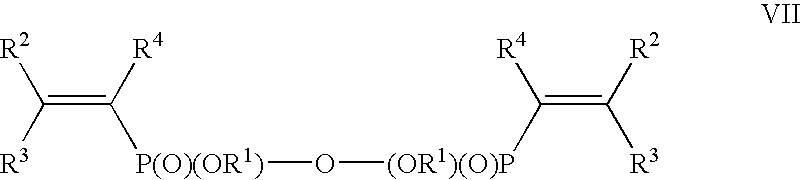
C(=C([R4])[P(O)(OR1)]O[(OR1)(O)P]C([R4])=C([R2])[R3])([R3])[R2]
